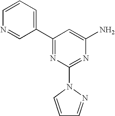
C1(C2=NC(N3C=CC=N3)=NC(N)=C2)=CC=CN=C1
